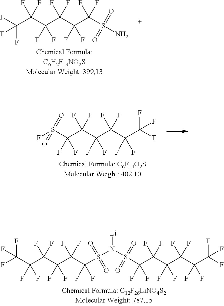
FC(C(C(C(C(C(S(N)(=O)=O)(F)F)(F)F)(F)F)(F)F)(F)F)(F)F.C(C(C(C(F)(F)C(F)(F)F)(F)F)(F)F)(F)(F)C(S(F)(=O)=O)(F)F.C(C(C(C(F)(F)S(N(S(C(C(C(C(C(F)(F)C(F)(F)F)(F)F)(F)F)(F)F)(F)F)(=O)=O)[Li])(=O)=O)(F)F)(F)F)(F)(F)C(F)(F)C(F)(F)F
